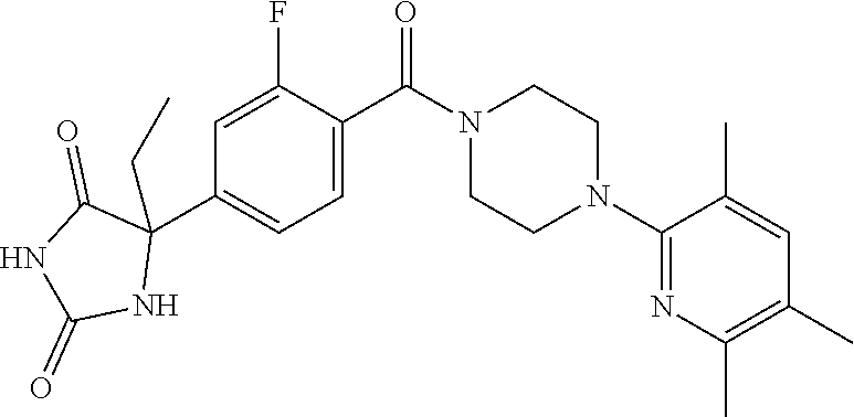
C1=C(F)C(C(N2CCN(C3=NC(C)=C(C)C=C3C)CC2)=O)=CC=C1C1(CC)C(=O)NC(=O)N1
